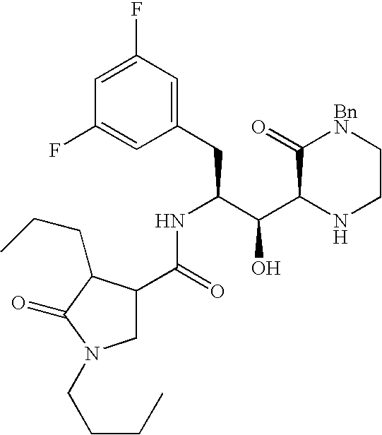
C1C(C(NC(CC2=CC(F)=CC(F)=C2)C(C2NCC[BnN]C2=O)O)=O)C(CCC)C(=O)N1CCCC
